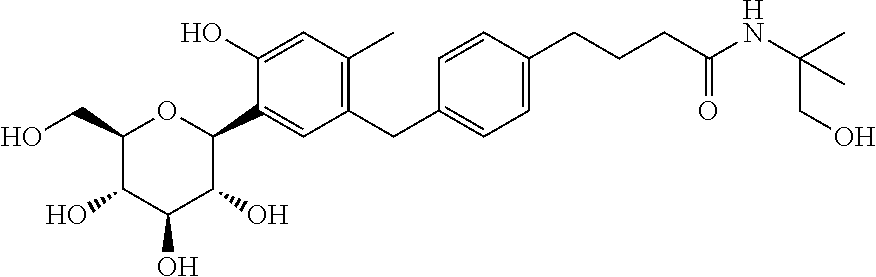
C1(CO)C(O)C(O)C(O)C(C2=CC(CC3=CC=C(CCCC(=O)NC(C)(CO)C)C=C3)=C(C)C=C2O)O1
